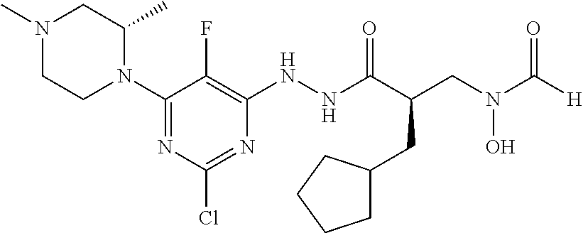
C1(N2C(C)CN(C)CC2)=NC(Cl)=NC(NNC(C(CC2CCCC2)CN(O)C([H])=O)=O)=C1F
